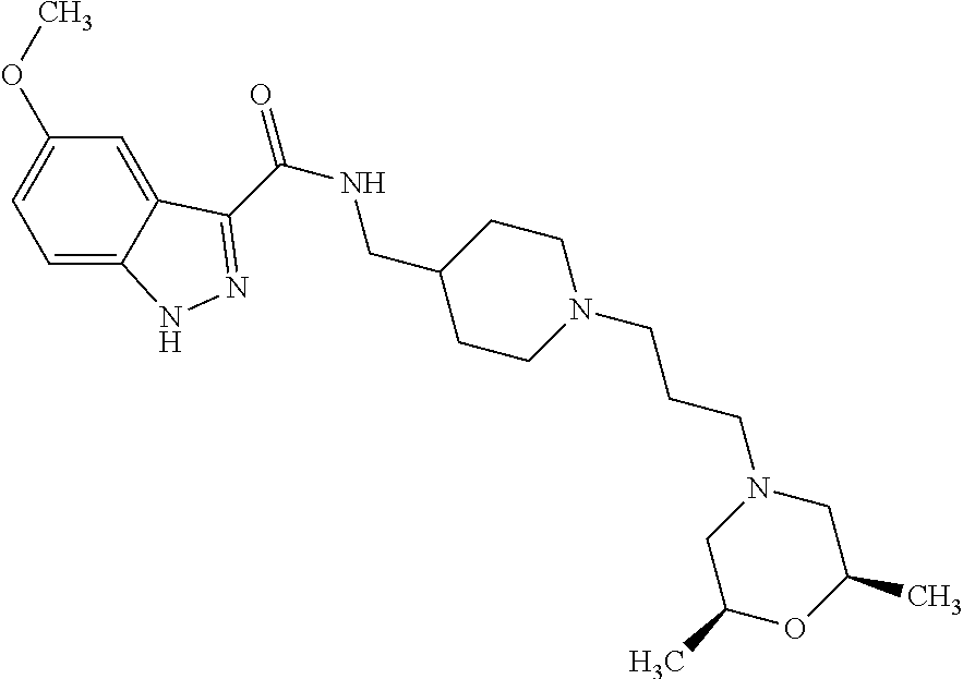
C1=C(OC)C=C2C(=C1)NN=C2C(=O)NCC1CCN(CCCN2CC(C)OC(C)C2)CC1
